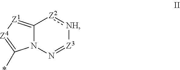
*C1=[Z4][Z1]=C2N1N=[Z3][NH]:[Z2]2
